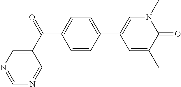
C1=CC(C(C2=CN=CN=C2)=O)=CC=C1C1=CN(C)C(=O)C(C)=C1
